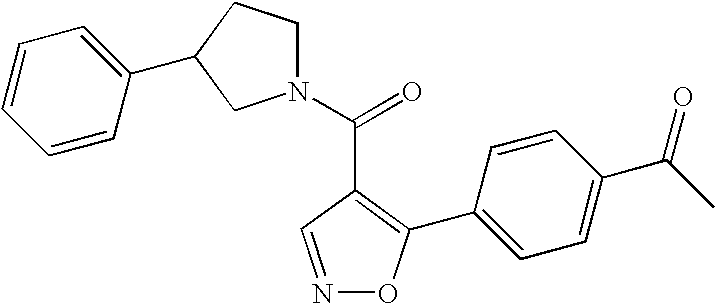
N1(C(=O)C2=C(C3=CC=C(C(C)=O)C=C3)ON=C2)CCC(C2=CC=CC=C2)C1
